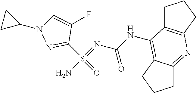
N(C(N=S(N)(C1=NN(C2CC2)C=C1F)=O)=O)C1=C2C(=NC3=C1CCC3)CCC2
